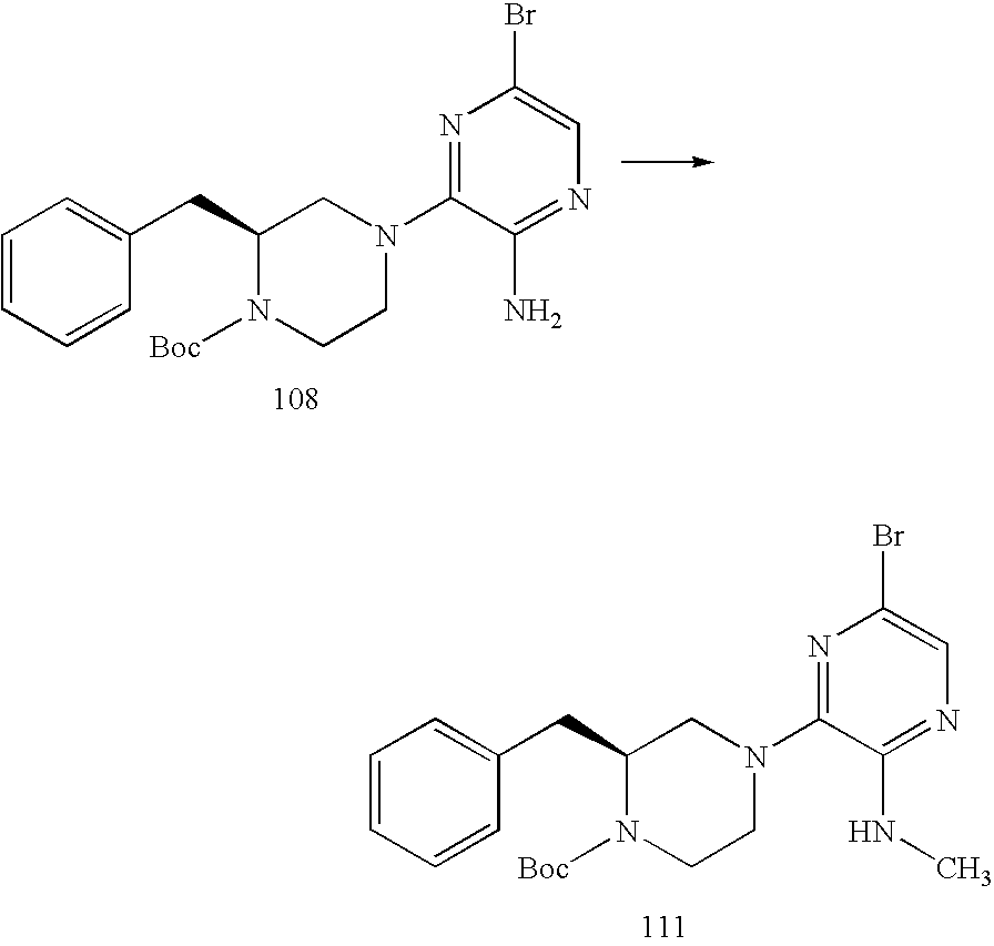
C1=CC=CC(CC2N([Boc])CCN(C3=NC(Br)=CN=C3N)C2)=C1.C1=CC=CC(CC2N([Boc])CCN(C3=NC(Br)=CN=C3NC)C2)=C1
